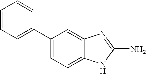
C1=CC=CC(C2=CC=C3C(=C2)N=C(N)N3)=C1
